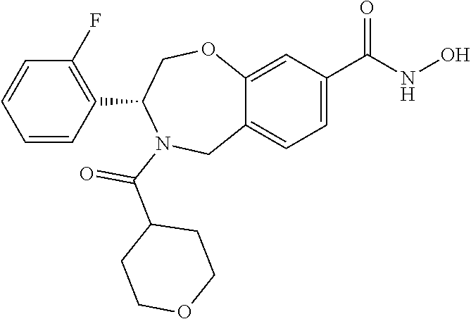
C1=CC(C2COC3=CC(C(=O)NO)=CC=C3CN2C(=O)C2CCOCC2)=C(F)C=C1
